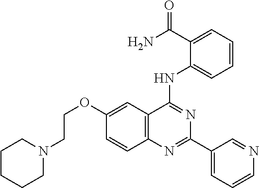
C12=C(C(NC3=CC=CC=C3C(N)=O)=NC(C3=CC=CN=C3)=N1)C=C(OCCN1CCCCC1)C=C2
